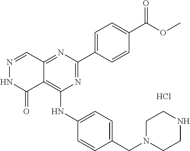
N1=C(C2=CC=C(C(OC)=O)C=C2)N=C2C(=C1NC1=CC=C(CN3CCNCC3)C=C1)C(=O)NN=C2.Cl
